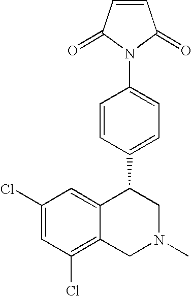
C1(Cl)=CC(Cl)=C2C(=C1)C(C1=CC=C(N3C(=O)C=CC3=O)C=C1)CN(C)C2
